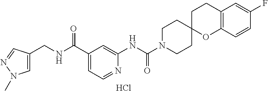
Cl.C12=C(C=CC(F)=C1)OC1(CC2)CCN(C(NC2=CC(C(NCC3=CN(C)N=C3)=O)=CC=N2)=O)CC1
